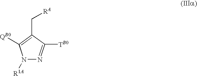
N1([R1A])N=C([TB0])C(C[RA])=C1[QB0]
